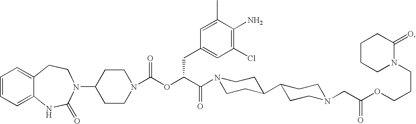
C1=CC=C2C(=C1)CCN(C1CCN(C(OC(C(=O)N3CCC(C4CCN(CC(OCCCN5C(=O)CCCC5)=O)CC4)CC3)CC3=CC(Cl)=C(N)C(C)=C3)=O)CC1)C(=O)N2
